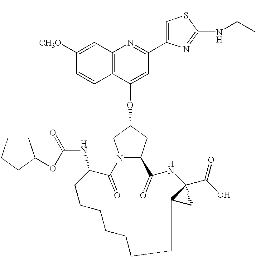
C12=C(C(OC3CN4C(C3)C(=O)NC3(C(O)=O)C(C3)CCCCCCCC(NC(OC3CCCC3)=O)C4=O)=CC(C3=CSC(NC(C)C)=N3)=N1)C=CC([CH3O])=C2
